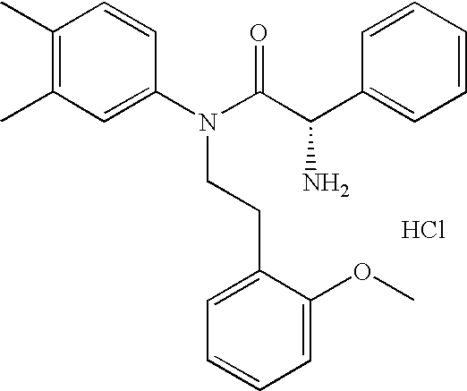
C1(C)=C(C)C=C(N(C(C(C2=CC=CC=C2)N)=O)CCC2=CC=CC=C2OC)C=C1.Cl
